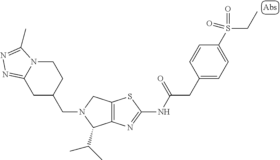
C1C(CN2C(C(C)C)C3=C(C2)SC(NC(CC2=CC=C(S(CC)(=O)=O)C=C2)=O)=N3)CCN2C1=NN=C2C
